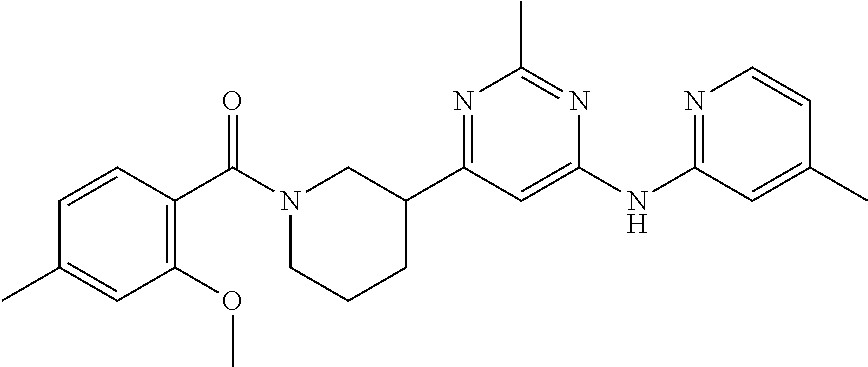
C1=C(C)C=CN=C1NC1=CC(C2CCCN(C(C3=C(OC)C=C(C)C=C3)=O)C2)=NC(C)=N1
